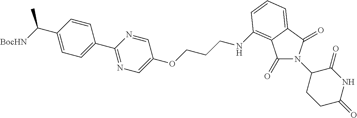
C1(C([BocHN])C)=CC=C(C2=NC=C(OCCCNC3=C4C(=O)N(C5CCC(=O)NC5=O)C(=O)C4=CC=C3)C=N2)C=C1
